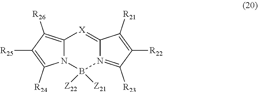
N12C(=C([R26])C([R25])=C1[R24])[X]=C1N(=C([R23])C([R22])=C1[R21])B2([Z22])[Z21]
